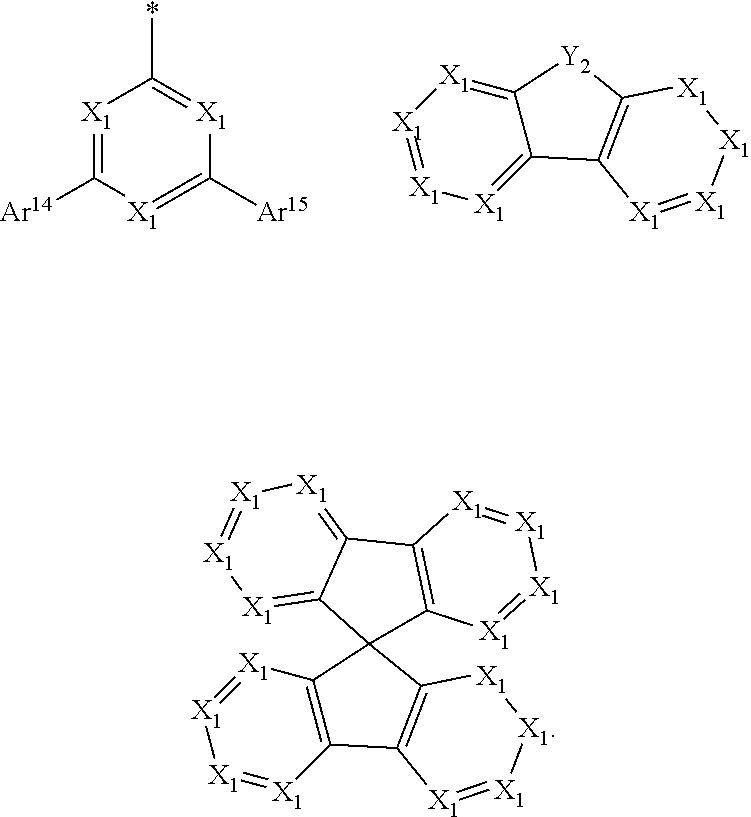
[X1]1=C([Ar14])[X1]=C([Ar15])[X1]=C1*.C12=[X1][X1]=[X1][X1]=C1C1=C([Y2]2)[X1][X1][X1]=[X1]1.C12=C(C3=C(C14C1=C(C5=[X1][X1]=[X1][X1]=C45)[X1]=[X1][X1]=[X1]1)[X1][X1][X1]=[X1]3)[X1]=[X1][X1]=[X1]2
